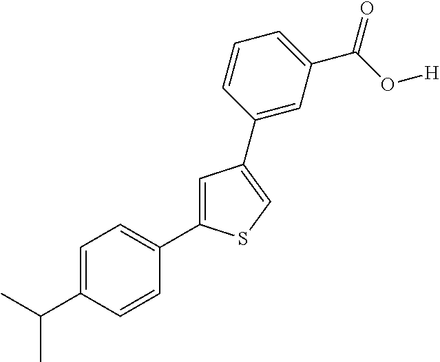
C1=C(C2=CC=C(C(C)C)C=C2)SC=C1C1=CC(C(O[H])=O)=CC=C1
